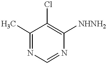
C1(C)=NC=NC([NHNH2])=C1Cl
